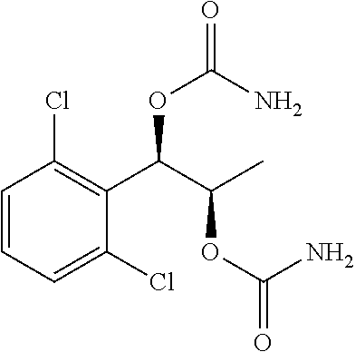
C1=CC=C(Cl)C(C(C(C)OC(N)=O)OC(=O)N)=C1Cl
